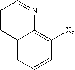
C1=CC=C2C(=C1[X9])N=CC=C2
